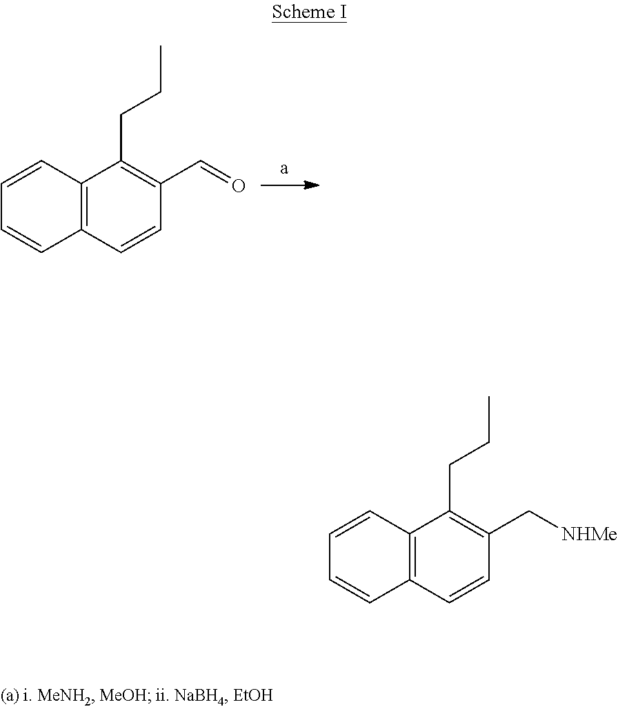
C1=CC2=C(C=C1)C=CC(C=O)=C2CCC.C1=CC2=C(C=C1)C=CC(C[NHMe])=C2CCC
